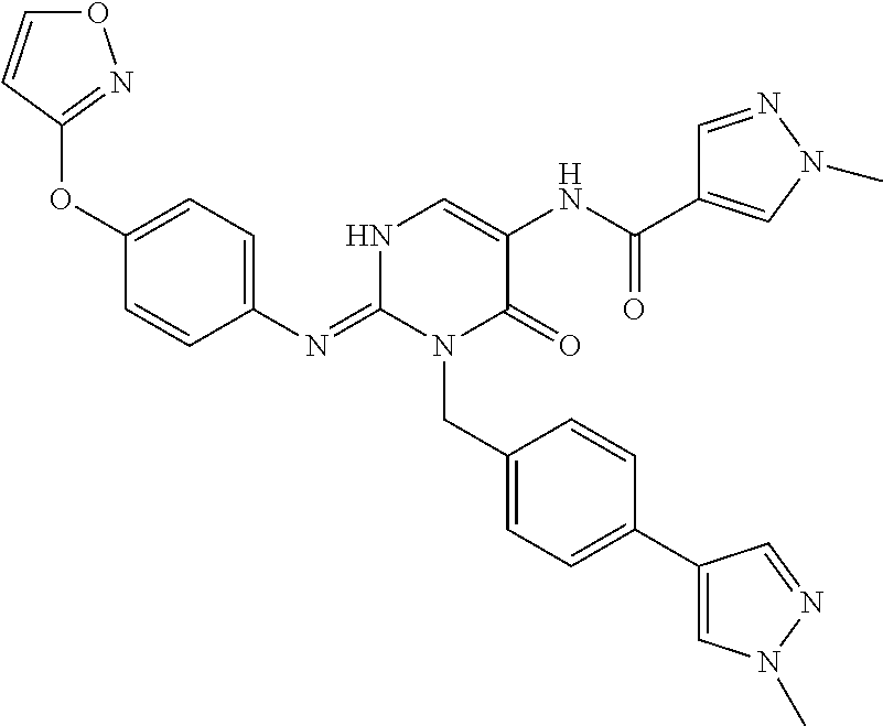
C1(N=C2N(CC3=CC=C(C4=CN(C)N=C4)C=C3)C(=O)C(NC(=O)C3=CN(C)N=C3)=CN2)=CC=C(OC2=NOC=C2)C=C1
